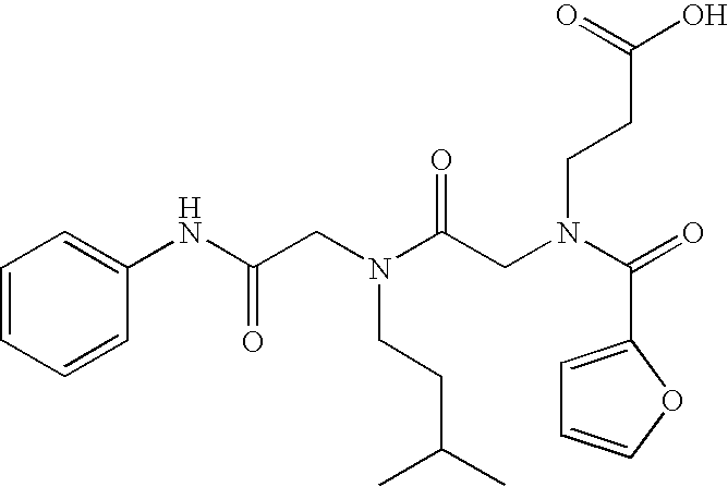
C1=CC=CC(NC(CN(C(CN(C(=O)C2=CC=CO2)CCC(O)=O)=O)CCC(C)C)=O)=C1
